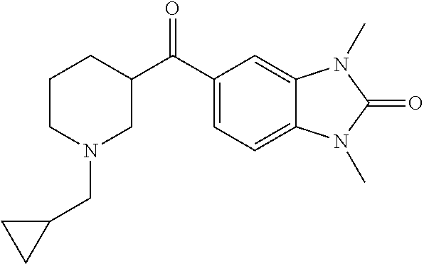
C1CN(CC2CC2)CC(C(C2=CC=C3C(=C2)N(C)C(=O)N3C)=O)C1
